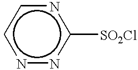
n1nc([SO2Cl])ncc1
